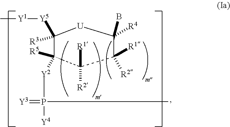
C1([R3])([Y5][Y1]C)C([R5])([Y2]P([Y4])(C)=[Y3])C([R2])([R1])C([R1])([R2])C(B)([R4])[U]1
